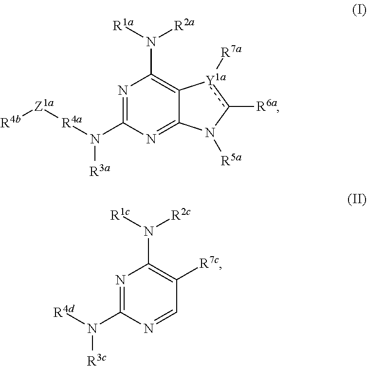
N1=C(N([R4a][Z1a][R4b])[R3a])N=C2C(=C1N([R1a])[R2a])[Y1a]([R7a])c([R6a])N2[R5a].N1=C(N([R4d])[R3c])N=CC([R7c])=C1N([R1c])[R2c]
